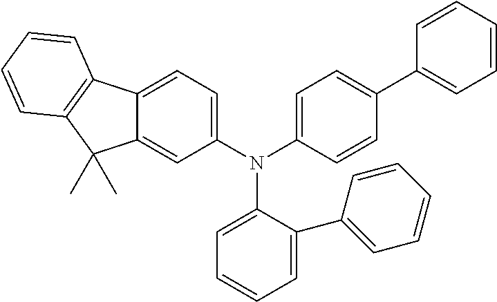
N(C1=CC=C(C2=CC=CC=C2)C=C1)(C1=CC=C2C(=C1)C(C)(C)C1=C2C=CC=C1)C1=CC=CC=C1C1=CC=CC=C1
